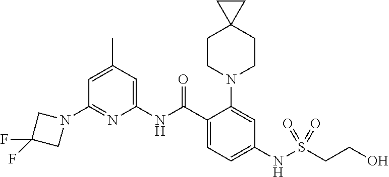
C1(N2CC(F)(F)C2)=NC(NC(C2=CC=C(NS(CCO)(=O)=O)C=C2N2CCC3(CC2)CC3)=O)=CC(C)=C1
